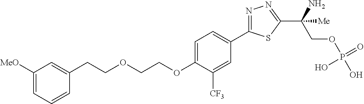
C(COCCOC1=CC=C(C2=NN=C(C(COP(O)(=O)O)(N)[Me])S2)C=C1[CF3])C1=CC([MeO])=CC=C1
